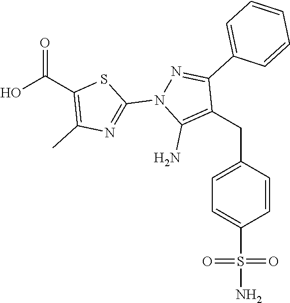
C(C1=CC=C(S(N)(=O)=O)C=C1)C1=C(N)N(C2=NC(C)=C(C(O)=O)S2)N=C1C1=CC=CC=C1
